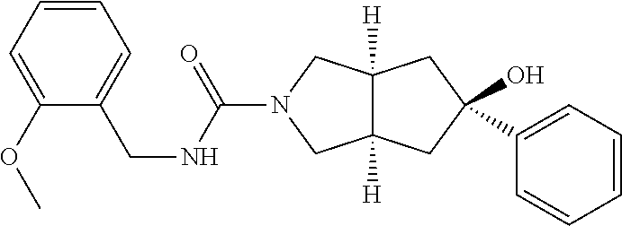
C12([H])C([H])(CN(C(=O)NCC3=CC=CC=C3OC)C1)CC(C1=CC=CC=C1)(O)C2
